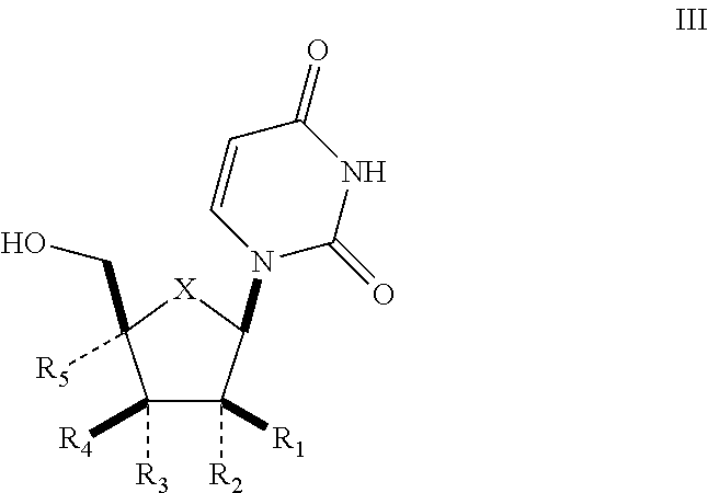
C1([R3])([R4])C([R2])([R1])C(N2C=CC(=O)NC2=O)[X]C1([R5])CO
